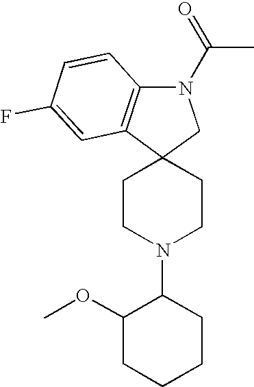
C1CN(C2C(OC)CCCC2)CCC12CN(C(C)=O)C1=C2C=C(F)C=C1
